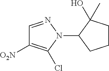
C1=NN(C2CCCC2(O)C)C(Cl)=C1[O2N]
